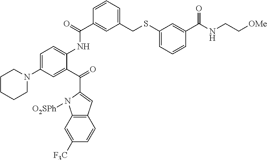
C1=C(N2CCCCC2)C=C(C(=O)C2=CC3=C(N2[O2SPh])C=C([F3C])C=C3)C(NC(C2=CC(CSC3=CC=CC(C(NCC[OMe])=O)=C3)=CC=C2)=O)=C1
